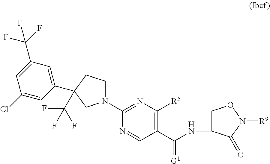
C1=C(C(F)(F)F)C=C(C2(C(F)(F)F)CCN(C3=NC([R5])=C(C(NC4CON([R9])C4=O)=[G1])C=N3)C2)C=C1Cl
